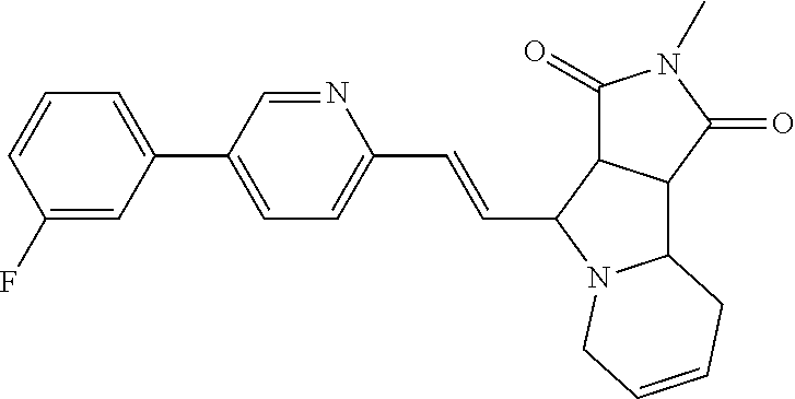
C1(C=CC2N3C(C4C2C(=O)N(C)C4=O)CC=CC3)=CC=C(C2=CC=CC(F)=C2)C=N1
